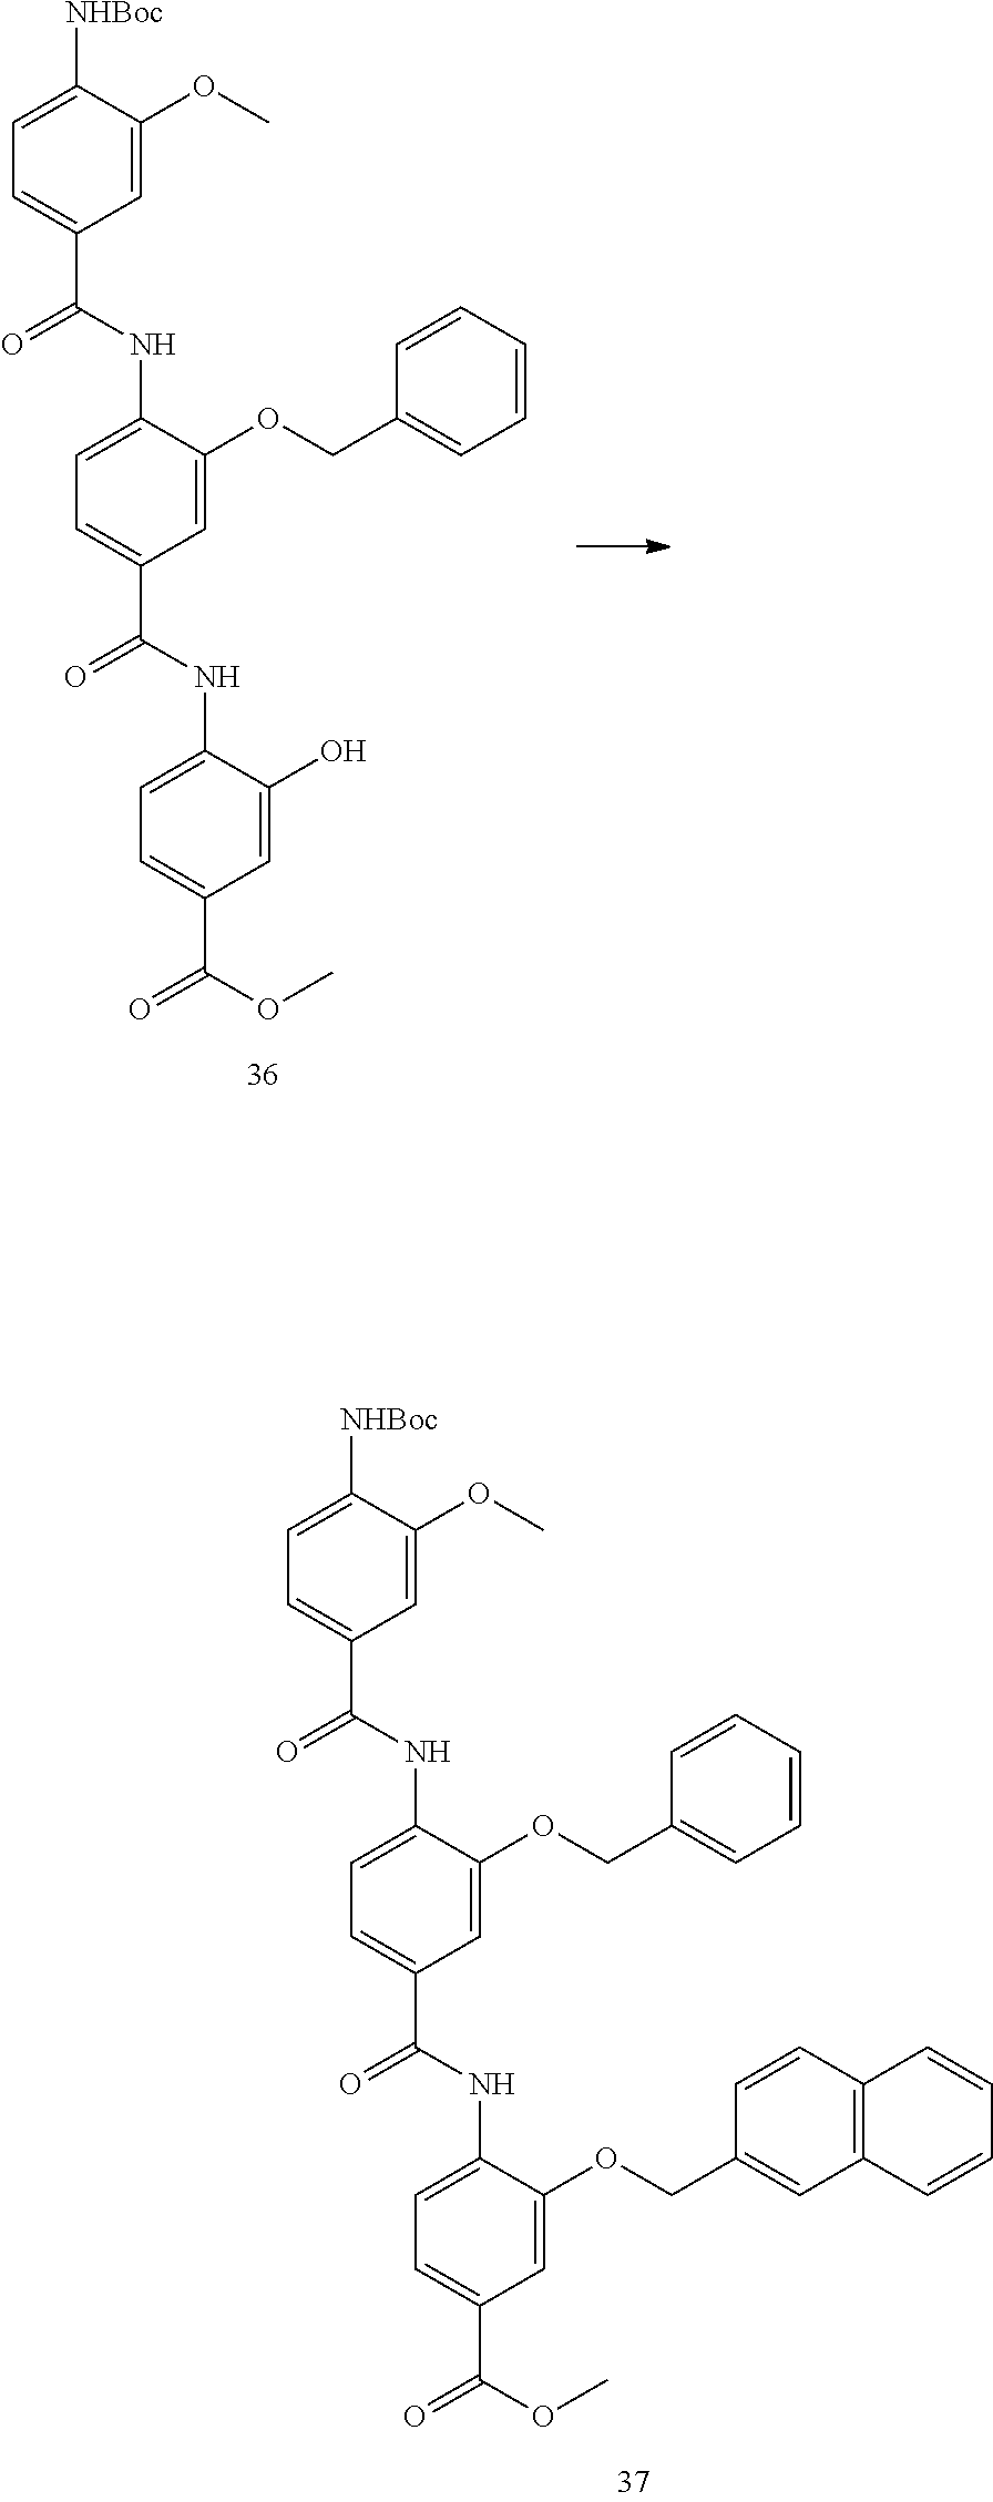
C1=C([NHBoc])C(OC)=CC(C(=O)NC2=CC=C(C(=O)NC3=CC=C(C(=O)OC)C=C3OCC3=CC4=C(C=C3)C=CC=C4)C=C2OCC2=CC=CC=C2)=C1.C1=C([NHBoc])C(OC)=CC(C(=O)NC2=CC=C(C(=O)NC3=CC=C(C(=O)OC)C=C3O)C=C2OCC2=CC=CC=C2)=C1
